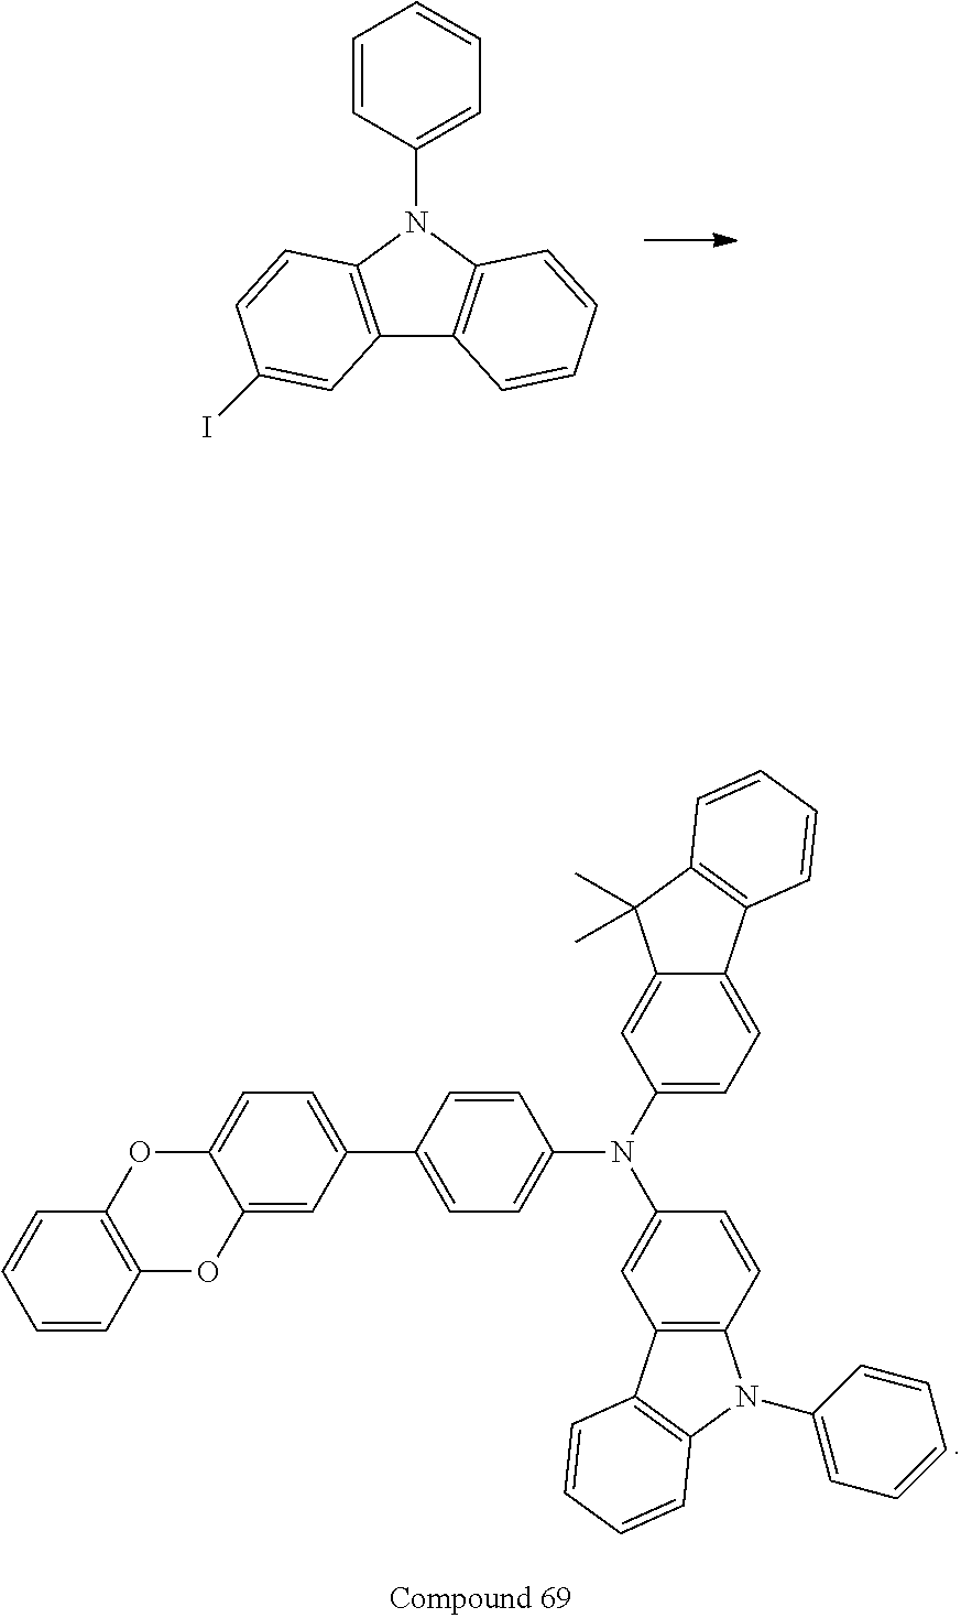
C12=C(N(C3=CC=CC=C3)C3=C1C=CC=C3)C=CC(I)=C2.C1=C(C2=CC=C3C(=C2)OC2=C(O3)C=CC=C2)C=CC(N(C2=CC=C3C(=C2)C(C)(C)C2=C3C=CC=C2)C2=CC3=C(C=C2)N(C2=CC=CC=C2)C2=C3C=CC=C2)=C1
